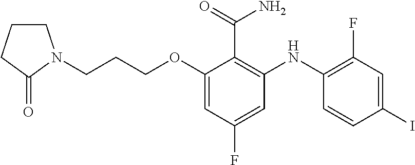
C(OC1=CC(F)=CC(NC2=C(F)C=C(I)C=C2)=C1C(N)=O)CCN1CCCC1=O
